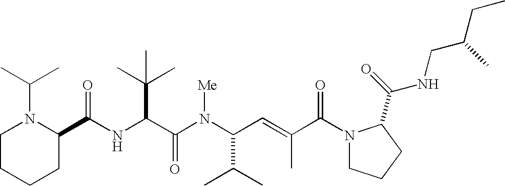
N(C(C(N(C(C(C)C)C=C(C)C(N1CCCC1C(=O)NCC(CC)C)=O)[Me])=O)C(C)(C)C)C(C1N(C(C)C)CCCC1)=O
